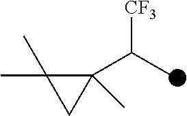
CC1(C)C(C(C)[CF3])(C)C1
